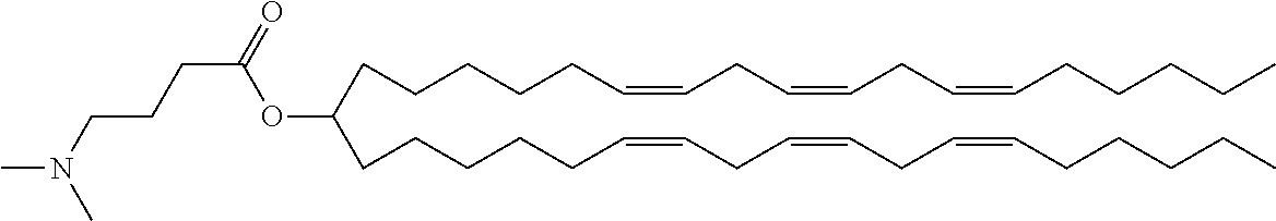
C(CCC=CCC=CCC=CCCCCC)CCC(CCCCCC=CCC=CCC=CCCCCC)OC(CCCN(C)C)=O
